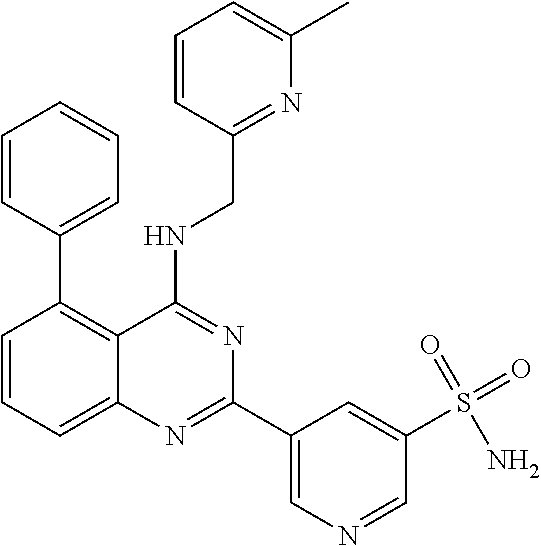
C1=CC=C2C(=C1C1=CC=CC=C1)C(NCC1=NC(C)=CC=C1)=NC(C1=CN=CC(S(=O)(=O)N)=C1)=N2
